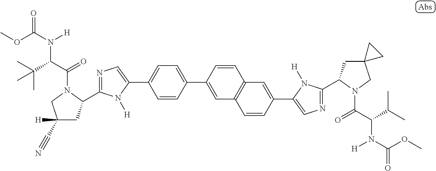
N1=C(C2CC([H])(C#N)CN2C(C(C(C)(C)C)N(C(OC)=O)[H])=O)N([H])C(C2=CC=C(C3=CC4=C(C=C(C5=CN=C(C6CC7(CN6C(C(C(C)C)N(C(=O)OC)[H])=O)CC7)N5[H])C=C4)C=C3)C=C2)=C1
